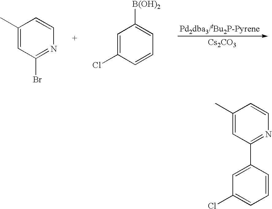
[Cs2CO3].C1(C)=CC(Br)=NC=C1.C1(Cl)=CC([B(OH)2])=CC=C1.C1(C2=CC(Cl)=CC=C2)=NC=CC(C)=C1
